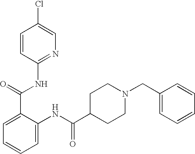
C1=CC(NC(C2=CC=CC=C2NC(C2CCN(CC3=CC=CC=C3)CC2)=O)=O)=NC=C1Cl
